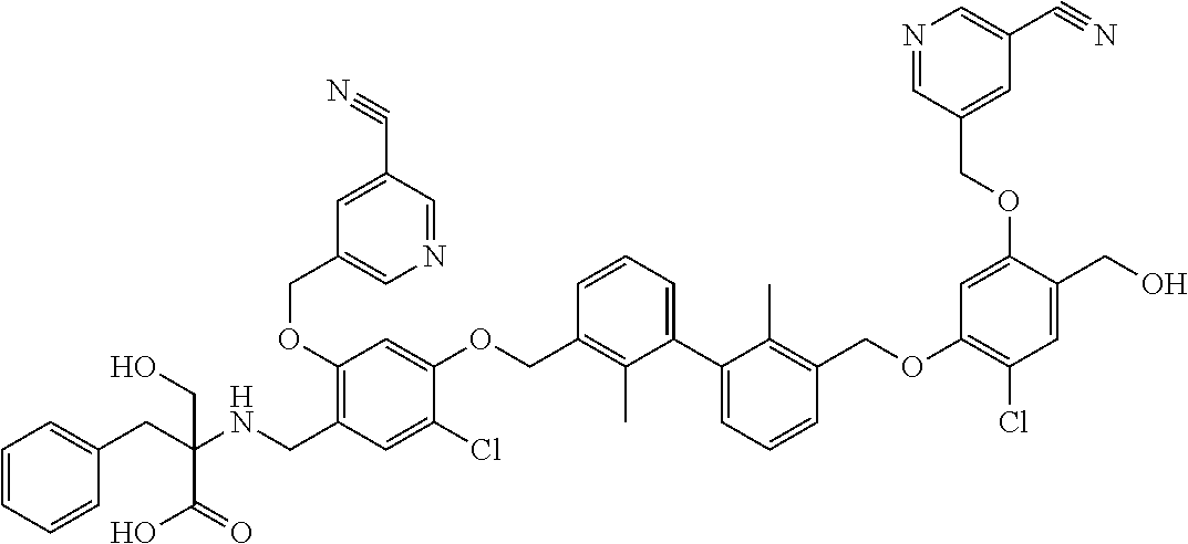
C(C(NCC1=C(OCC2=CN=CC(C#N)=C2)C=C(OCC2=C(C)C(C3=CC=CC(COC4=C(Cl)C=C(CO)C(OCC5=CC(C#N)=CN=C5)=C4)=C3C)=CC=C2)C(Cl)=C1)(C(=O)O)CO)C1=CC=CC=C1
